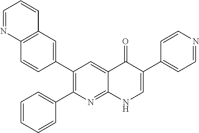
C12=C(C=C(C3=C(C4=CC=CC=C4)N=C4C(=C3)C(=O)C(C3=CC=NC=C3)=CN4)C=C1)C=CC=N2
